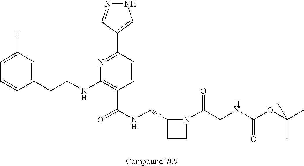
C1=CC(CCNC2=C(C(NCC3CCN3C(CNC(OC(C)(C)C)=O)=O)=O)C=CC(C3=CNN=C3)=N2)=CC(F)=C1
